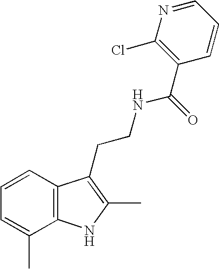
C1=CC2=C(C(C)=C1)NC(C)=C2CCNC(=O)C1=C(Cl)N=CC=C1
